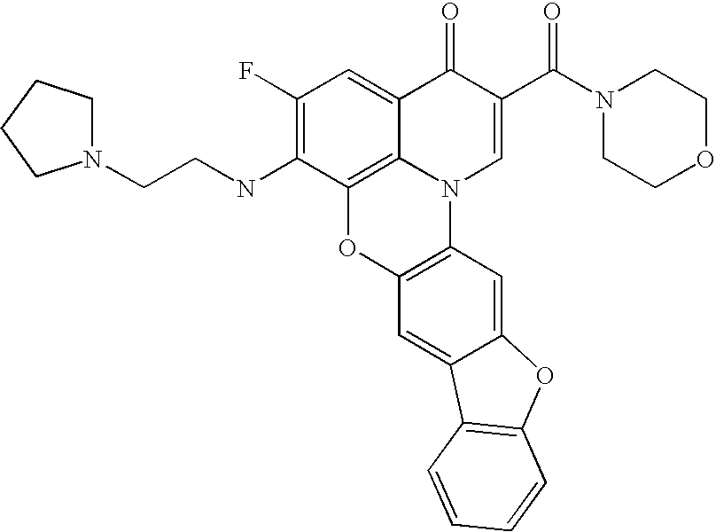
C12=C3C(=CC(F)=C1NCCN1CCCC1)C(=O)C(C(=O)N1CCOCC1)=CN3C1=C(O2)C=C2C(=C1)OC1=C2C=CC=C1
